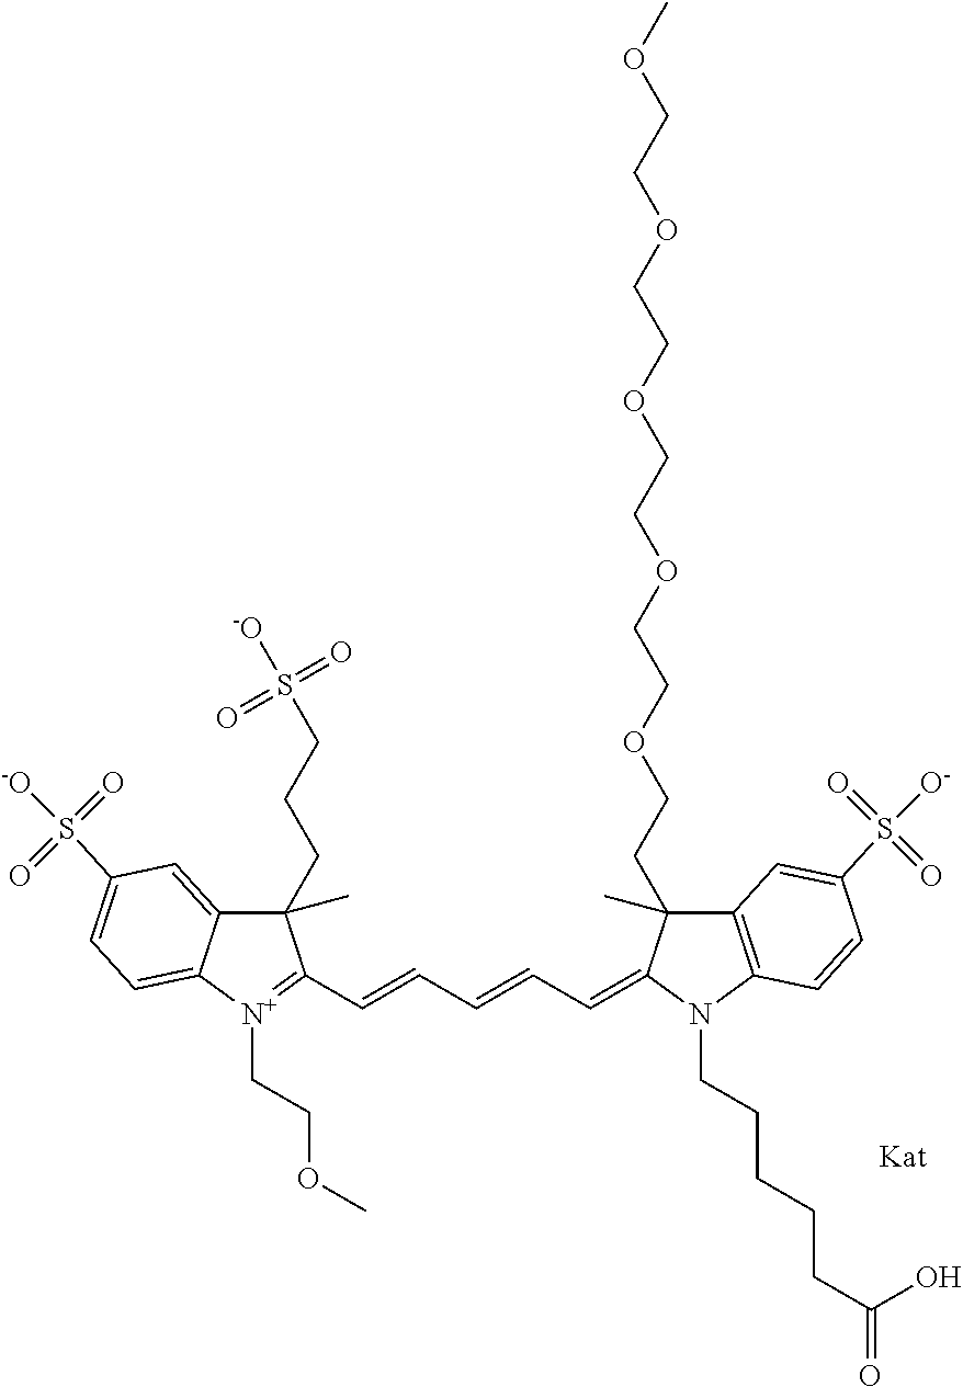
C1(CCCS([-O])(=O)=O)(C)C2=CC(S([-O])(=O)=O)=CC=C2[N+](CCOC)=C1C=CC=CC=C1C(C)(CCOCCOCCOCCOCCOC)C2=C(N1CCCCCC(=O)O)C=CC(S([O-])(=O)=O)=C2
